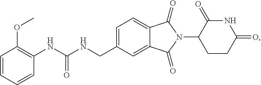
C1=C(CNC(NC2=C(OC)C=CC=C2)=O)C=C2C(=C1)C(=O)N(C1CCC(=O)NC1=O)C2=O
